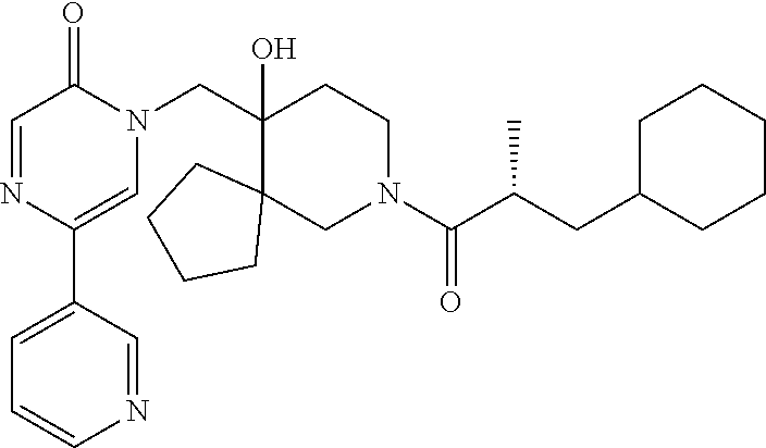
C(C1(O)C2(CN(C(C(CC3CCCCC3)C)=O)CC1)CCCC2)N1C(=O)C=NC(C2=CC=CN=C2)=C1
